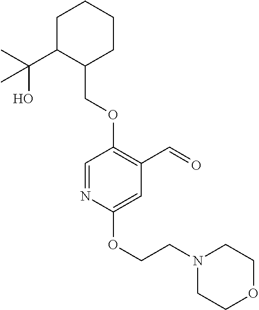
C1C(C(C)(O)C)C(COC2=C(C=O)C=C(OCCN3CCOCC3)N=C2)CCC1
